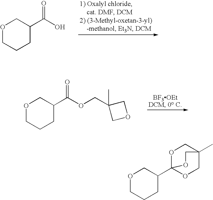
O1CCCC(C(O)=O)C1.O1CCCC(C(OCC2(C)COC2)=O)C1.O1CCCC(C23OCC(C)(CO2)CO3)C1
